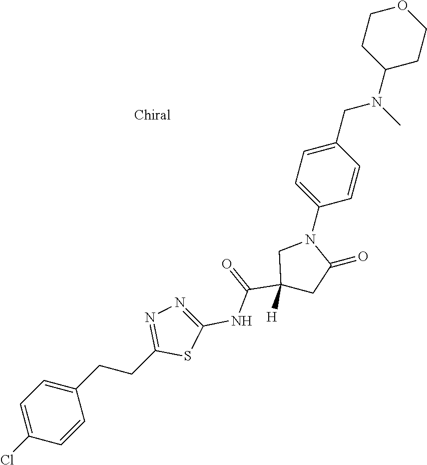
C1=C(Cl)C=CC(CCC2=NN=C(NC(=O)C3([H])CC(=O)N(C4=CC=C(CN(C5CCOCC5)C)C=C4)C3)S2)=C1
